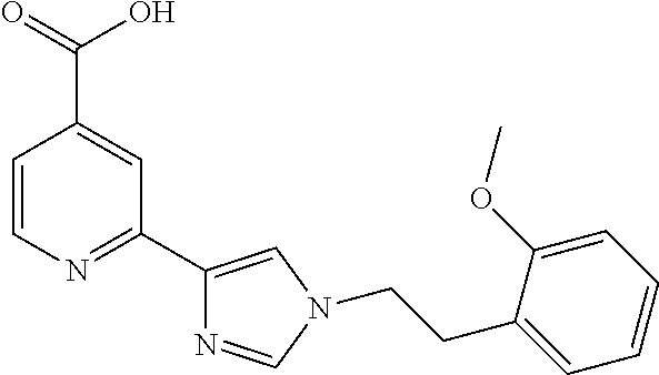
C1=CN=C(C2=CN(CCC3=CC=CC=C3OC)C=N2)C=C1C(=O)O
